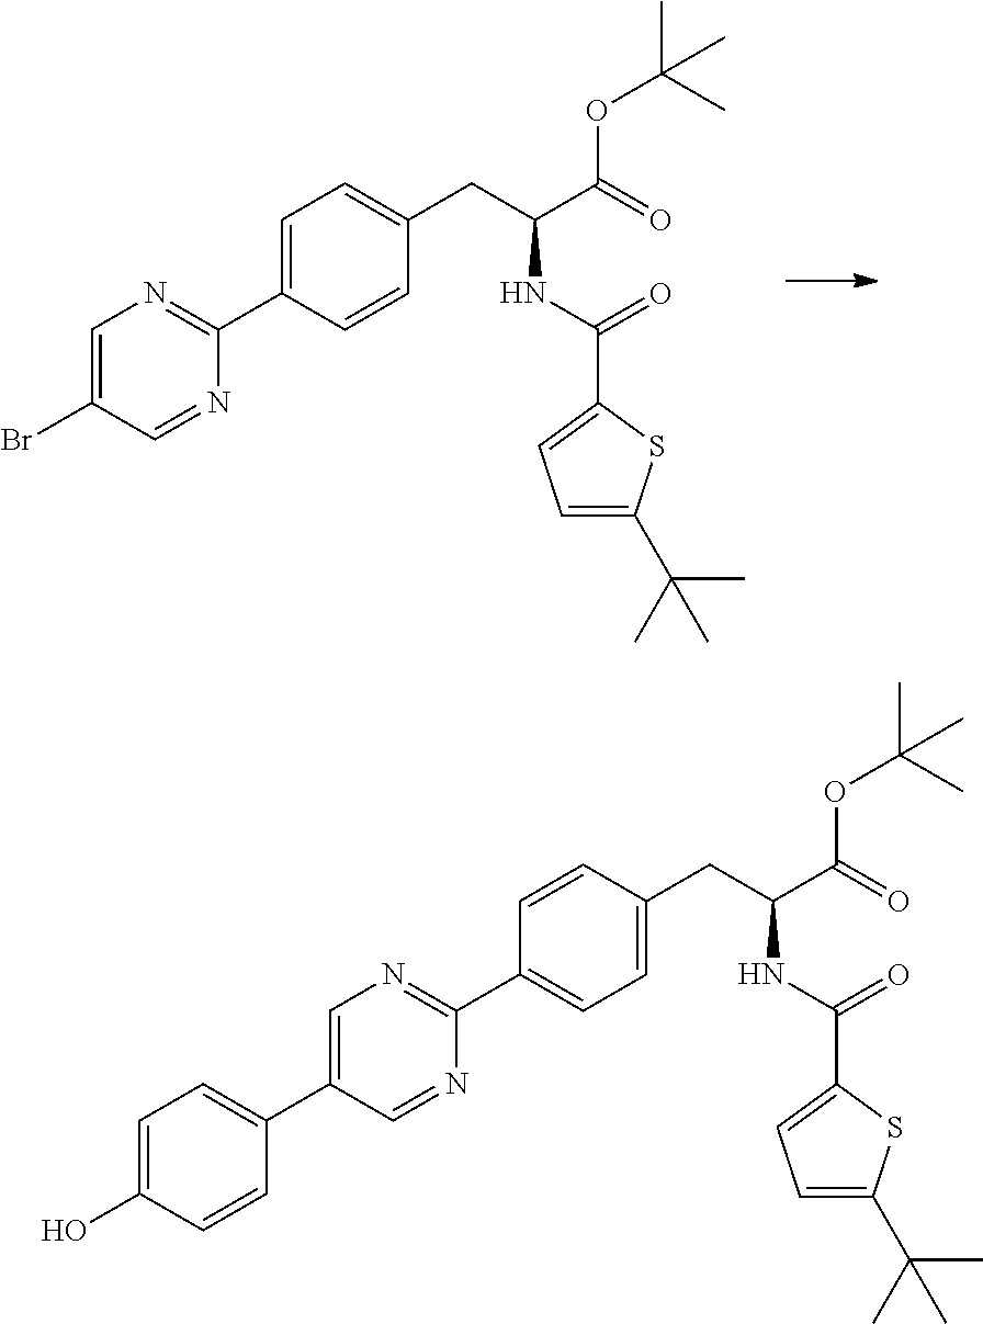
C1=C(C2=NC=C(Br)C=N2)C=CC(CC(C(=O)OC(C)(C)C)NC(=O)C2=CC=C(C(C)(C)C)S2)=C1.C1=CC(CC(C(=O)OC(C)(C)C)NC(=O)C2=CC=C(C(C)(C)C)S2)=CC=C1C1=NC=C(C2=CC=C(O)C=C2)C=N1
